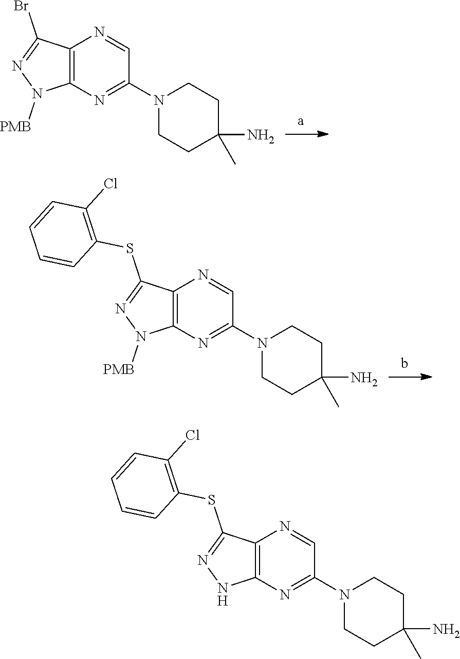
C12=C(N=C(N3CCC(C)(N)CC3)C=N1)N([PMB])N=C2Br.C12=C(N=C(N3CCC(C)(N)CC3)C=N1)N([PMB])N=C2SC1=C(Cl)C=CC=C1.C12=C(N=C(N3CCC(C)(N)CC3)C=N1)NN=C2SC1=C(Cl)C=CC=C1
